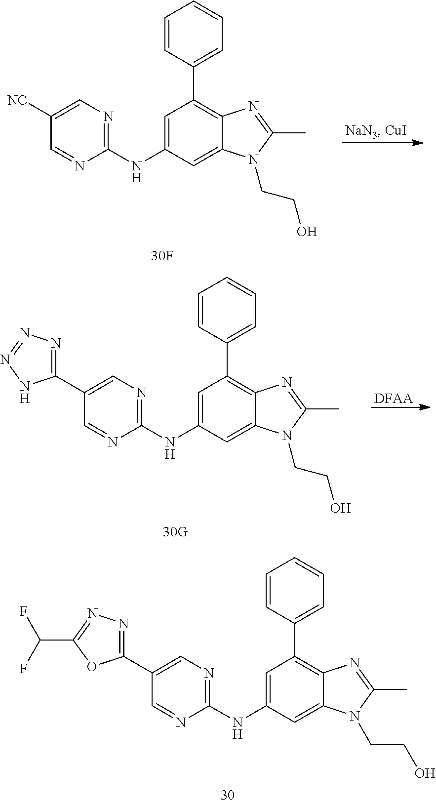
C1=C(NC2=NC=C([NC])C=N2)C=C2C(=C1C1=CC=CC=C1)N=C(C)N2CCO.C1=C(NC2=NC=C(C3=NN=NN3)C=N2)C=C2C(=C1C1=CC=CC=C1)N=C(C)N2CCO.[DFAA].C1=C(NC2=NC=C(C3=NN=C(C(F)F)O3)C=N2)C=C2C(=C1C1=CC=CC=C1)N=C(C)N2CCO
